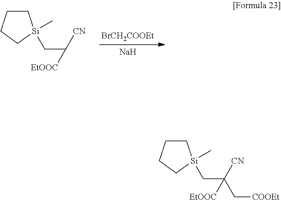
[BrCH2COOEt].[Na].C(C([CN])[EtOOC])[Si]1(C)CCCC1.C(C(C[COOEt])([CN])[EtOOC])[Si]1(C)CCCC1
